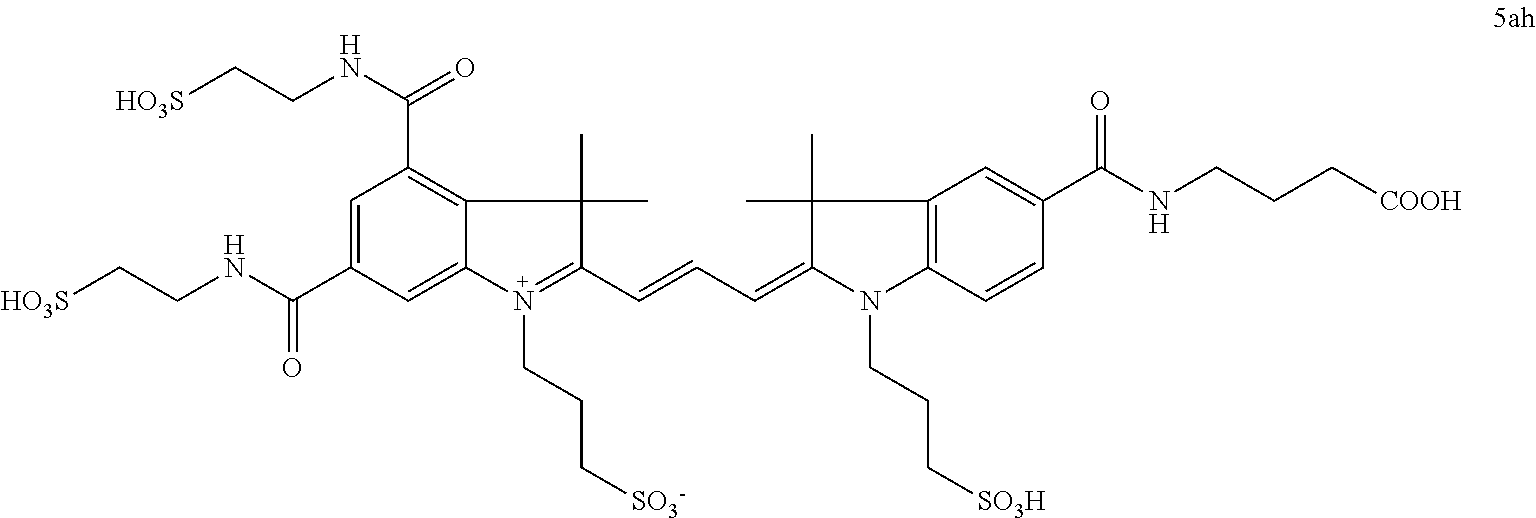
C1=C(C(NCC[HO3S])=O)C=C2C(=C1C(=O)NCC[HO3S])C(C)(C)C(C=CC=C1N(CCC[SO3H])C3=C(C=C(C(NCCC[COOH])=O)C=C3)C1(C)C)=N2CCC[SO3-]
